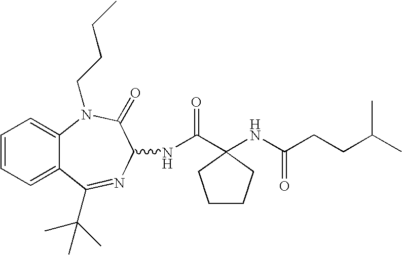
C1CCC(C(NC2N=C(C(C)(C)C)C3=CC=CC=C3N(CCCC)C2=O)=O)(NC(CCC(C)C)=O)C1
